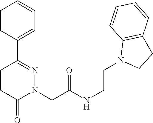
C1=CC(C2=NN(CC(NCCN3CCC4=C3C=CC=C4)=O)C(=O)C=C2)=CC=C1
